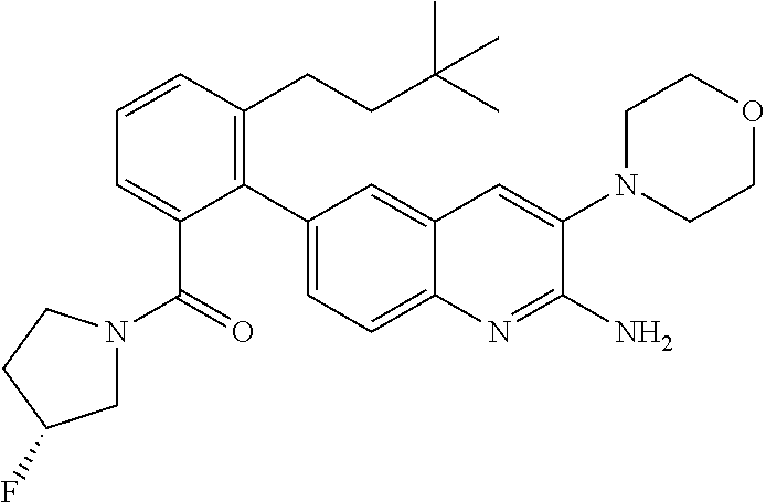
C1(C2=CC=C3C(=C2)C=C(N2CCOCC2)C(N)=N3)=C(CCC(C)(C)C)C=CC=C1C(N1CC(F)CC1)=O
